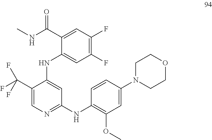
C1(C(NC)=O)=CC(F)=C(F)C=C1NC1=CC(NC2=C(OC)C=C(N3CCOCC3)C=C2)=NC=C1C(F)(F)F
